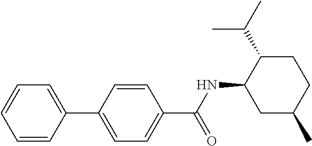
C1(C2=CC=C(C(=O)NC3CC(C)CCC3C(C)C)C=C2)=CC=CC=C1
